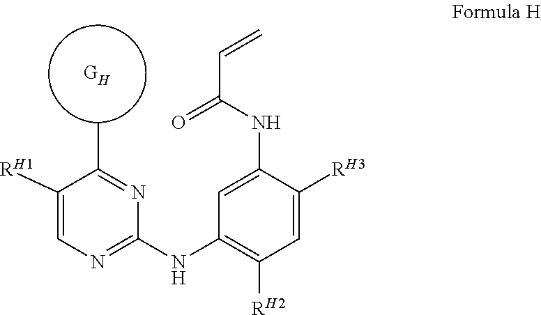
[GH].N1=C(C)C([RH1])=CN=C1NC1=C([RH2])C=C([RH3])C(NC(C=C)=O)=C1
